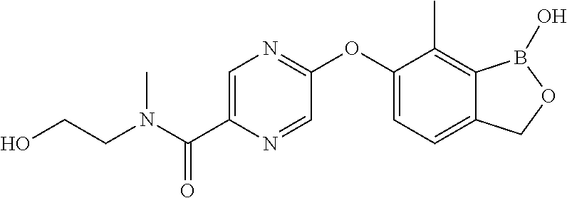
OCCN(C(C1=CN=C(OC2=CC=C3C(=C2C)B(O)OC3)C=N1)=O)C
